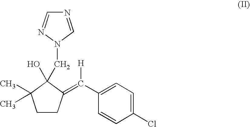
C1CC(=C(C2=CC=C(Cl)C=C2)[H])C(O)(CN2C=NC=N2)C1(C)C
